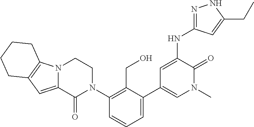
C12=CC3=C(N1CCN(C1=C(CO)C(C4=CN(C)C(=O)C(NC5=NNC(CC)=C5)=C4)=CC=C1)C2=O)CCCC3
